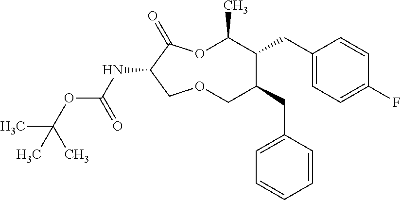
N(C1C(=O)OC(C)C(CC2=CC=C(F)C=C2)C(CC2=CC=CC=C2)COC1)C(OC(C)(C)C)=O
